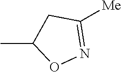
CC1CC([Me])=NO1
